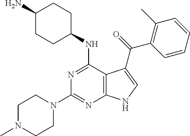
C1(N)CCC(NC2=NC(N3CCN(C)CC3)=NC3=C2C(C(=O)C2=C(C)C=CC=C2)=CN3)CC1
